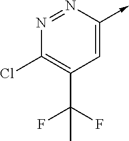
N1=NC(->C)=CC(C(F)(F)C)=C1Cl
